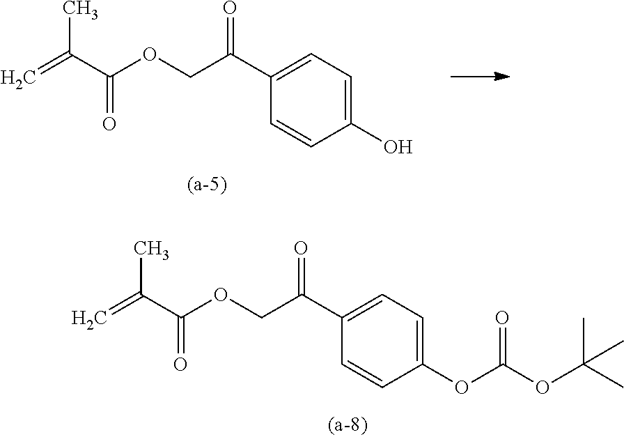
C1=C(C(COC(C(=C)C)=O)=O)C=CC(OC(OC(C)(C)C)=O)=C1.C1=C(C(COC(C(=C)C)=O)=O)C=CC(O)=C1
